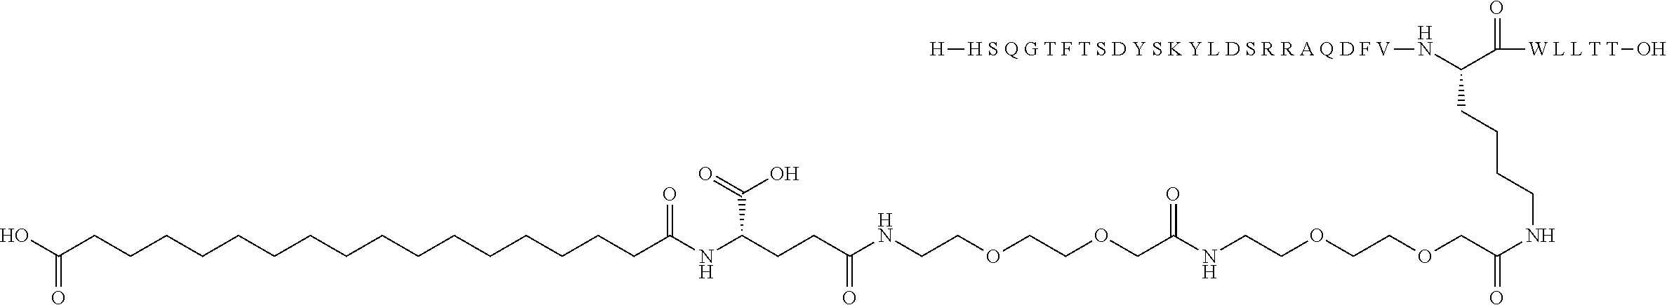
C(NC(COCCOCCNC(COCCOCCNC(CCC(NC(CCCCCCCCCCCCCCCCC(O)=O)=O)C(O)=O)=O)=O)=O)CCCC(N[H S Q G T F T S D Y S K Y L D S R R A Q D F V][H])C([W L L T T]O)=O
